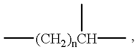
C[(CH2)nCH](C)C
